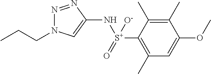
N1(CCC)N=NC(N[S+](=O)([O-])C2=C(C)C=C(OC)C(C)=C2C)=C1
